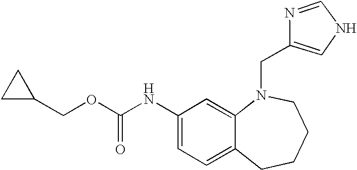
C1(NC(OCC2CC2)=O)=CC=C2C(=C1)N(CC1=CNC=N1)CCCC2
